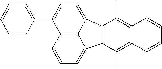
C1=C(C2=CC=CC=C2)C2=C3C(=CC=C2)C2=C(C(C)=C4C(=C2C)C=CC=C4)C3=C1
